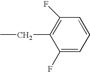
C1(F)=CC=CC(F)=C1CC
